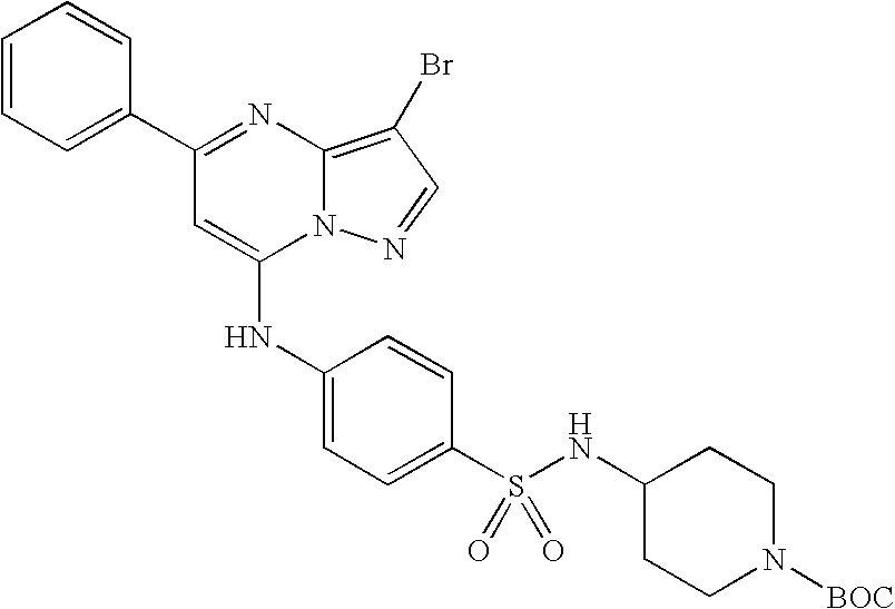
C1=C(C2=NC3=C(Br)C=NN3C(NC3=CC=C(S(NC4CCN([BOC])CC4)(=O)=O)C=C3)=C2)C=CC=C1
